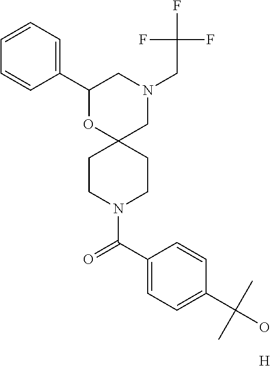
C1(C2=CC=CC=C2)OC2(CN(CC(F)(F)F)C1)CCN(C(C1=CC=C(C(C)(O)C)C=C1)=O)CC2.[H]
